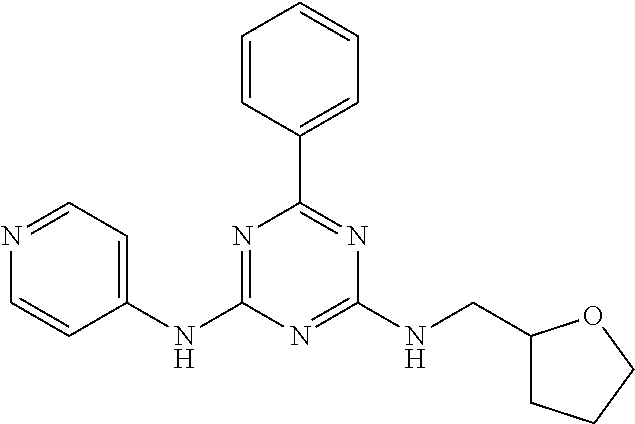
N1=C(NC2=CC=NC=C2)N=C(NCC2CCCO2)N=C1C1=CC=CC=C1
